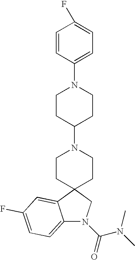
C12(CCN(C3CCN(C4=CC=C(F)C=C4)CC3)CC1)CN(C(=O)N(C)C)C1=CC=C(F)C=C21
